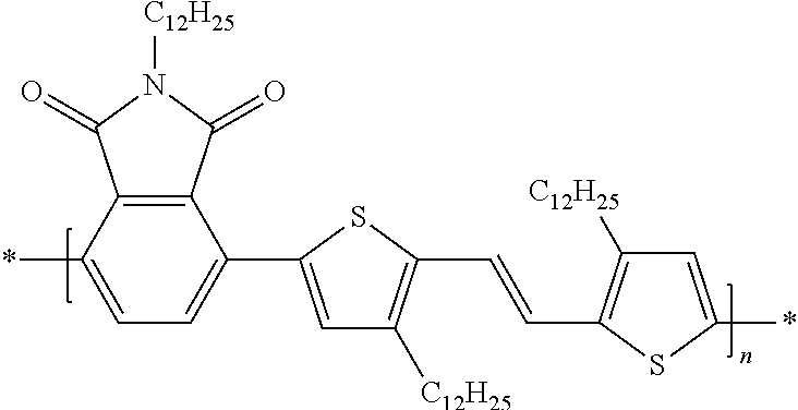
*C1=CC=C(C2=CC([C12H25])=C(C=CC3=C([C12H25])C=C(*)S3)S2)C2=C1C(=O)N([C12H25])C2=O
